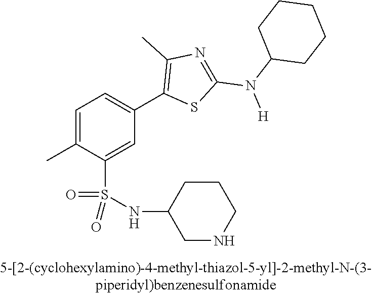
C1=C(C)C(S(NC2CNCCC2)(=O)=O)=CC(C2=C(C)N=C(N(C3CCCCC3)[H])S2)=C1
